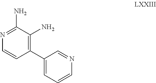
C1=CC(C2=CC=CN=C2)=C(N)C(N)=N1
